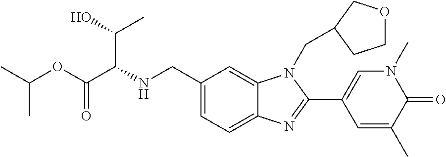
C1(CNC(C(OC(C)C)=O)C(C)O)=CC=C2C(=C1)N(CC1COCC1)C(C1=CN(C)C(=O)C(C)=C1)=N2
